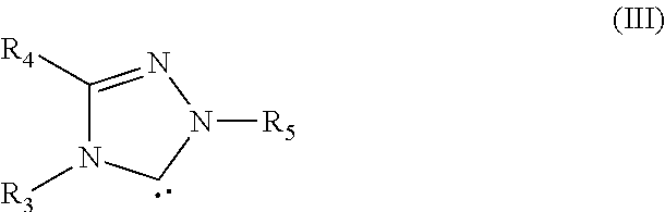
C1([R4])=NN([R5])CN1[R3]
